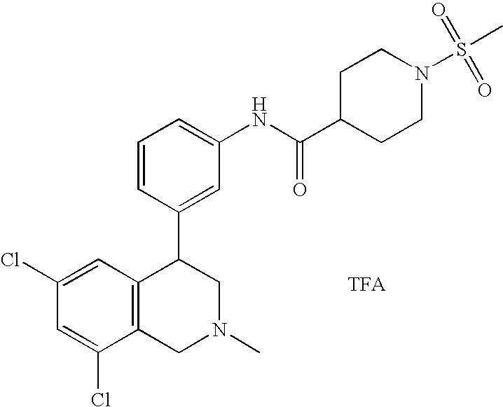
C1(Cl)=CC2=C(C(Cl)=C1)CN(C)CC2C1=CC(NC(=O)C2CCN(S(C)(=O)=O)CC2)=CC=C1
